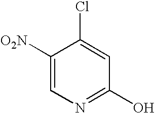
C1([O2N])=CN=C(O)C=C1Cl
